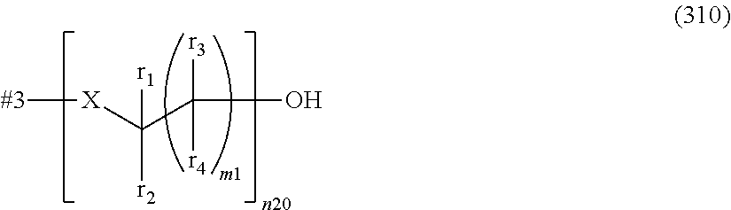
[#3][X]C(C([r3])([r4])O)([r1])[r2]
